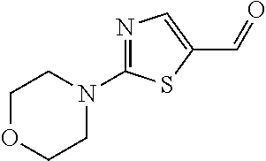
C1OCCN(C2=NC=C(C=O)S2)C1
